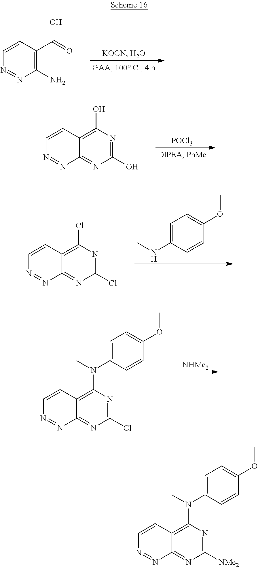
C1(N)=C(C(=O)O)C=CN=N1.[POCl3].C1(O)=NC(O)=C2C(=N1)N=NC=C2.C1=C(NC)C=CC(OC)=C1.C1(Cl)=NC(Cl)=C2C(=N1)N=NC=C2.[NHMe2].C1(Cl)=NC(N(C2=CC=C(OC)C=C2)C)=C2C(=N1)N=NC=C2.C1([NMe2])=NC(N(C2=CC=C(OC)C=C2)C)=C2C(=N1)N=NC=C2
